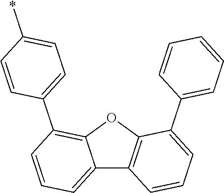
C12=CC=CC(C3=CC=C(*)C=C3)=C1OC1=C2C=CC=C1C1=CC=CC=C1
